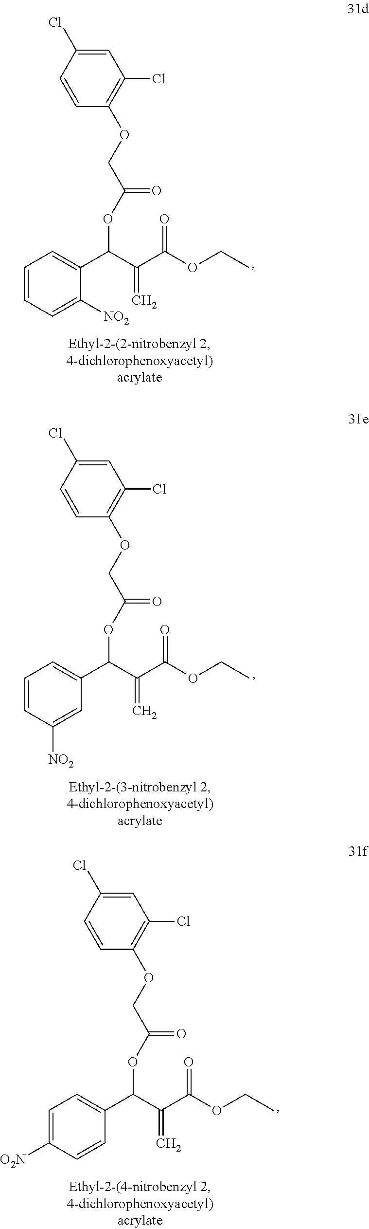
C1=CC=C([NO2])C(C(C(C(OCC)=O)=C)OC(COC2=C(Cl)C=C(Cl)C=C2)=O)=C1.C1=CC([NO2])=CC(C(C(C(OCC)=O)=C)OC(COC2=C(Cl)C=C(Cl)C=C2)=O)=C1.C1=C([O2N])C=CC(C(C(C(OCC)=O)=C)OC(COC2=C(Cl)C=C(Cl)C=C2)=O)=C1
